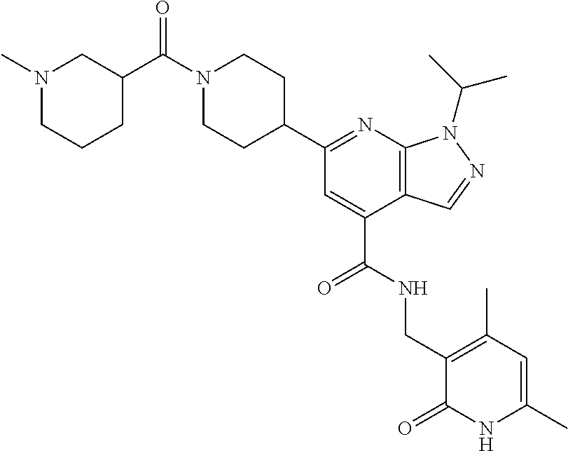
C1N(C(C2CN(C)CCC2)=O)CCC(C2=NC3=C(C(C(=O)NCC4=C(C)C=C(C)NC4=O)=C2)C=NN3C(C)C)C1
